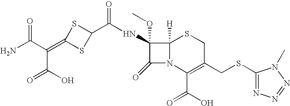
NC(C(=C1SC(C(NC2(OC)C(=O)N3C2([H])SCC(CSC2=NN=NN2C)=C3C(O)=O)=O)S1)C(O)=O)=O
